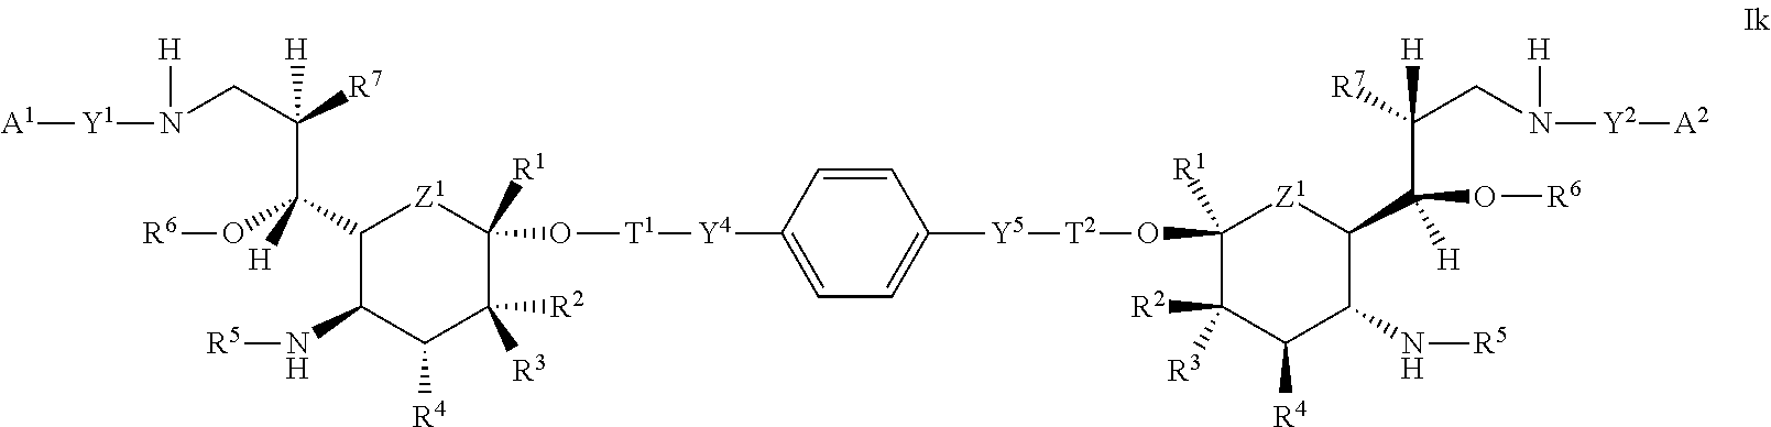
[Y1](N([H])CC([R7])([H])C(O[R6])(C1[Z1]C([R1])(O[T1][Y4]C2=CC=C([Y5][T2]OC3([R1])C([R2])([R3])C([R4])C(N[R5])C(C(O[R6])([H])C([R7])(CN([H])[Y2][A2])[H])[Z1]3)C=C2)C([R2])([R3])C([R4])C1N[R5])[H])[A1]
